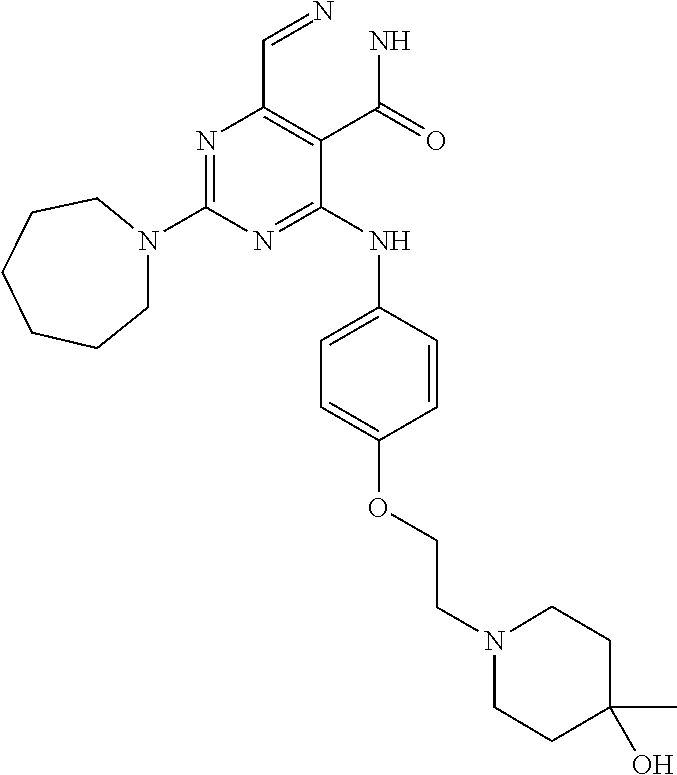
N1=C(NC2=CC=C(OCCN3CCC(O)(C)CC3)C=C2)C(C(N)=O)=C(C=N)N=C1N1CCCCCC1
